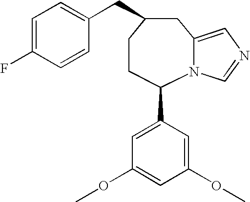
C(C1=CC=C(F)C=C1)C1CCC(C2=CC(OC)=CC(OC)=C2)N2C=NC=C2C1
